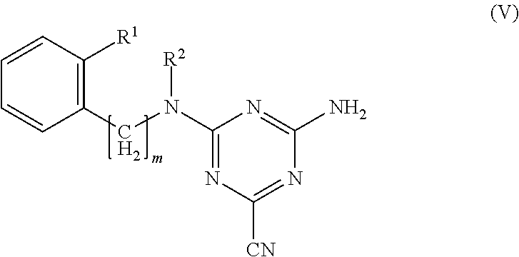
C1=CC=CC(CN(C2=NC([CN])=NC(N)=N2)[R2])=C1[R1]
